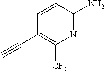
N1=C(N)C=CC(C#C)=C1[CF3]
